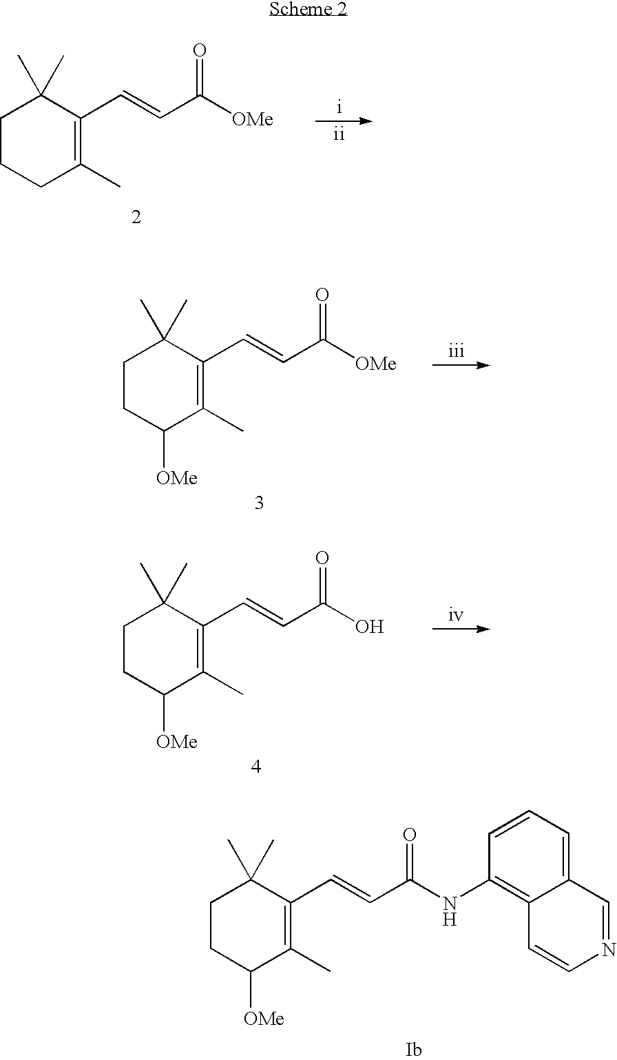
C1CC([OMe])C(C)=C(C=CC(NC2=C3C(=CC=C2)C=NC=C3)=O)C1(C)C.C1CC([OMe])C(C)=C(C=CC([OMe])=O)C1(C)C.C1CC([OMe])C(C)=C(C=CC(O)=O)C1(C)C.C1CCC(C)=C(C=CC([OMe])=O)C1(C)C
